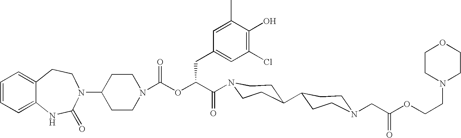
C12=CC=CC=C1NC(=O)N(C1CCN(C(OC(C(=O)N3CCC(C4CCN(CC(OCCN5CCOCC5)=O)CC4)CC3)CC3=CC(Cl)=C(O)C(C)=C3)=O)CC1)CC2
